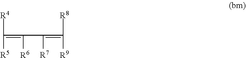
C(=C([R6])C([R7])=C([R8])[R9])([R4])[R5]
